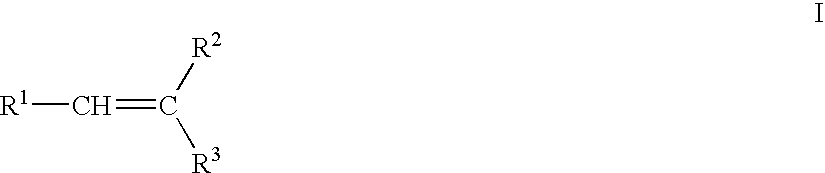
[R1]C=C([R3])[R2]
